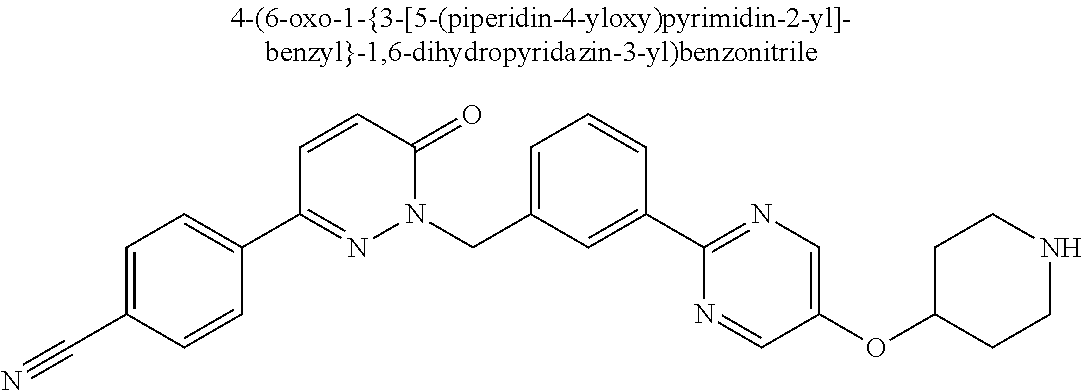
C1=C(C#N)C=CC(C2=NN(CC3=CC=CC(C4=NC=C(OC5CCNCC5)C=N4)=C3)C(=O)C=C2)=C1
